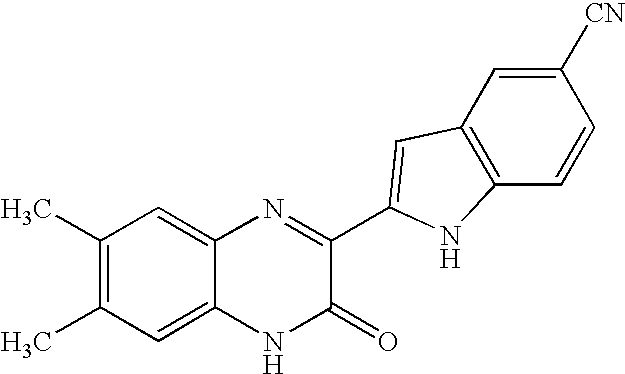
C1=C2C(=CC(C)=C1C)N=C(C1=CC3=C(C=CC([CN])=C3)N1)C(=O)N2
